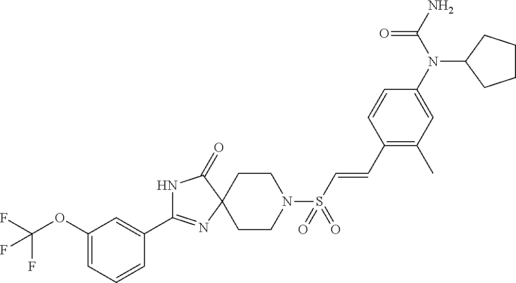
N1C(C2=CC(OC(F)(F)F)=CC=C2)=NC2(C1=O)CCN(S(C=CC1=C(C)C=C(N(C(N)=O)C3CCCC3)C=C1)(=O)=O)CC2
